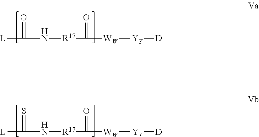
[L]C(N[R17]C(=O)[WW][YY][D])=O.[L]C(N[R17]C(=O)[WW][YY][D])=S
